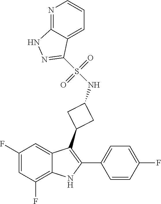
N(C1CC(C2=C(C3=CC=C(F)C=C3)NC3=C(F)C=C(F)C=C32)C1)S(=O)(=O)C1=NNC2=NC=CC=C21
